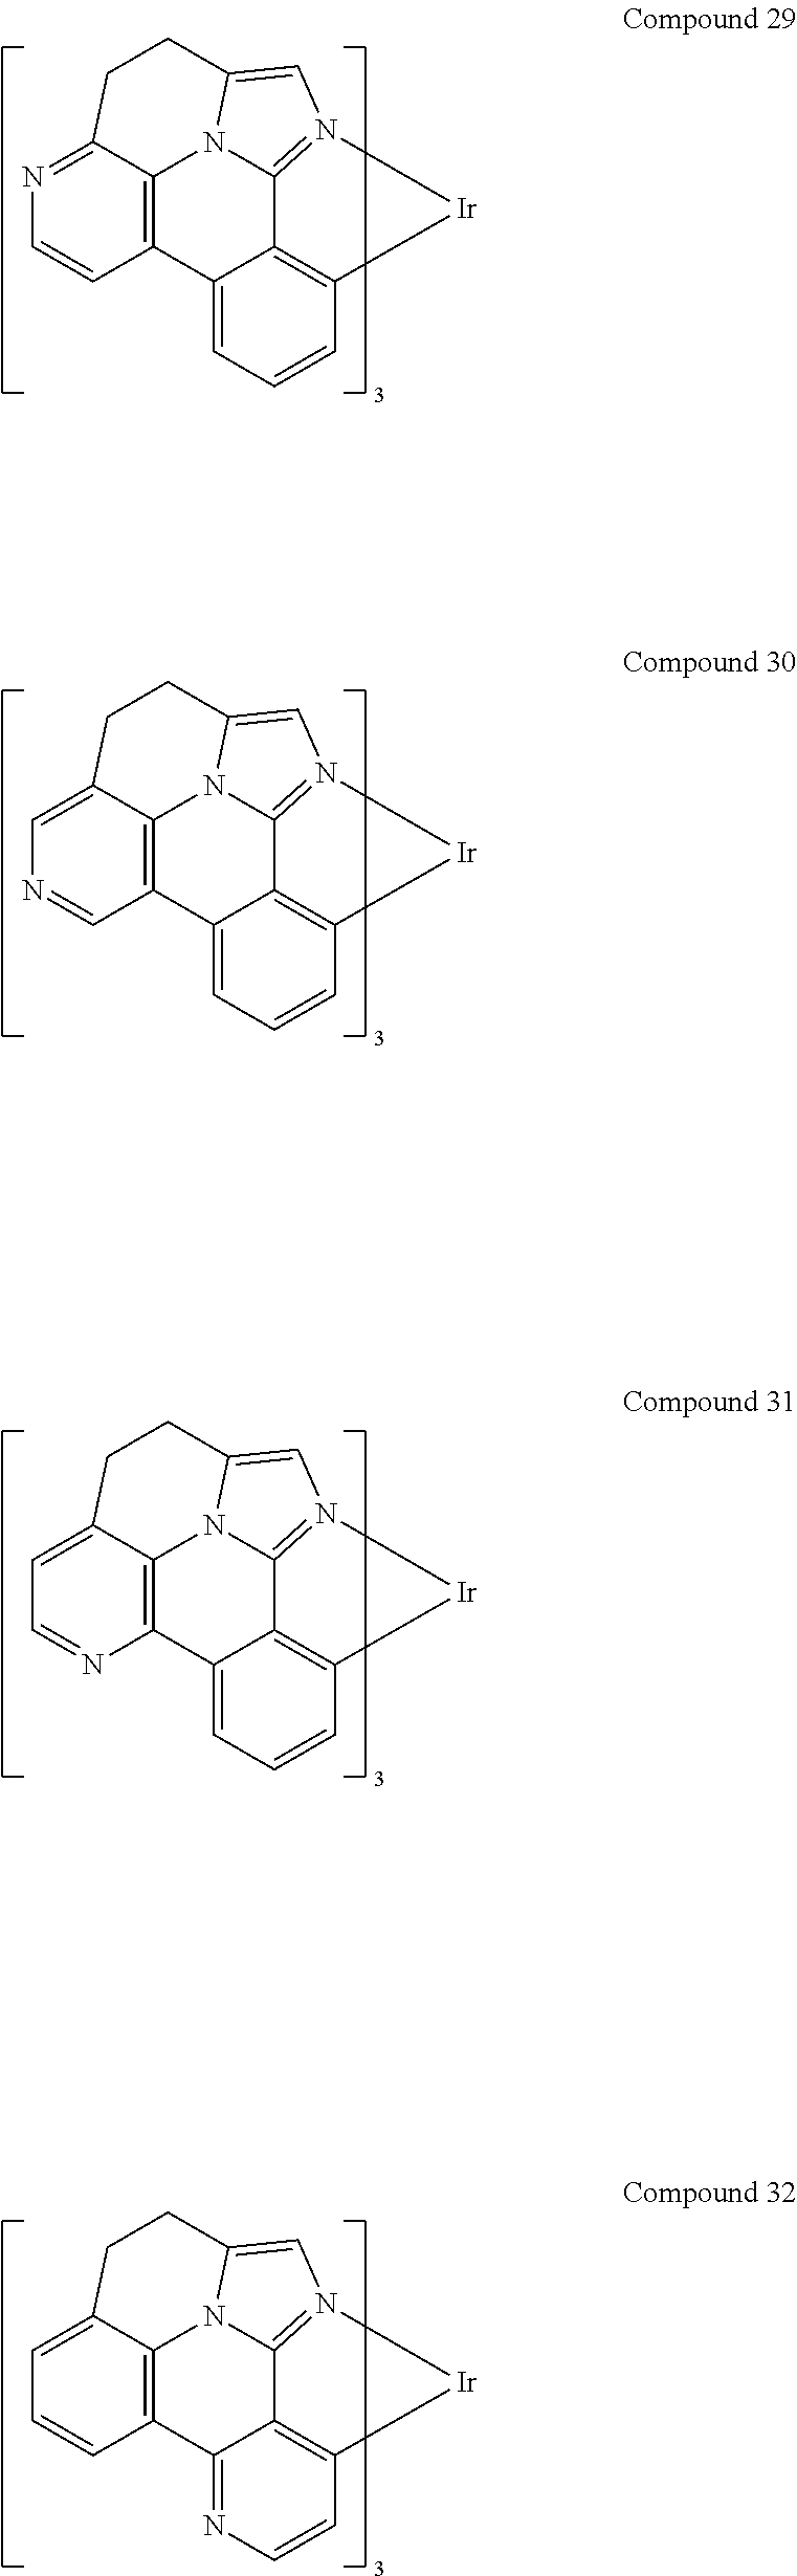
N1=C2C3=C(C=C1)C1=CC=CC4=C1C1=N(C=C(N31)CC2)[Ir]4.C1=C2C3=C(C=N1)C1=CC=CC4=C1C1=N(C=C(N31)CC2)[Ir]4.C1=C2C3=C(N=C1)C1=CC=CC4=C1C1=N(C=C(N31)CC2)[Ir]4.C1=C2C3=C(C=C1)C1=NC=CC4=C1C1=N(C=C(N31)CC2)[Ir]4
